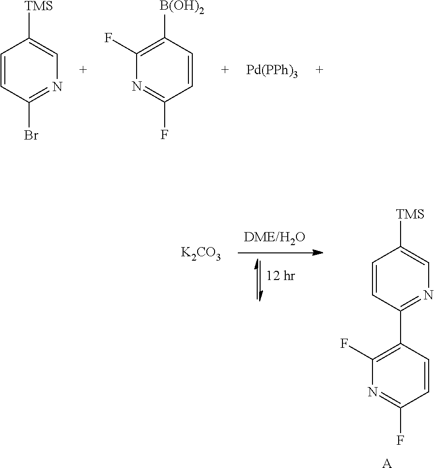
C1=CC(C2=C(F)N=C(F)C=C2)=NC=C1[TMS].[A].[K2CO3].C1=CC(Br)=NC=C1[TMS].[Pd(PPh)3].C1=CC(F)=NC(F)=C1[B(OH)2]
